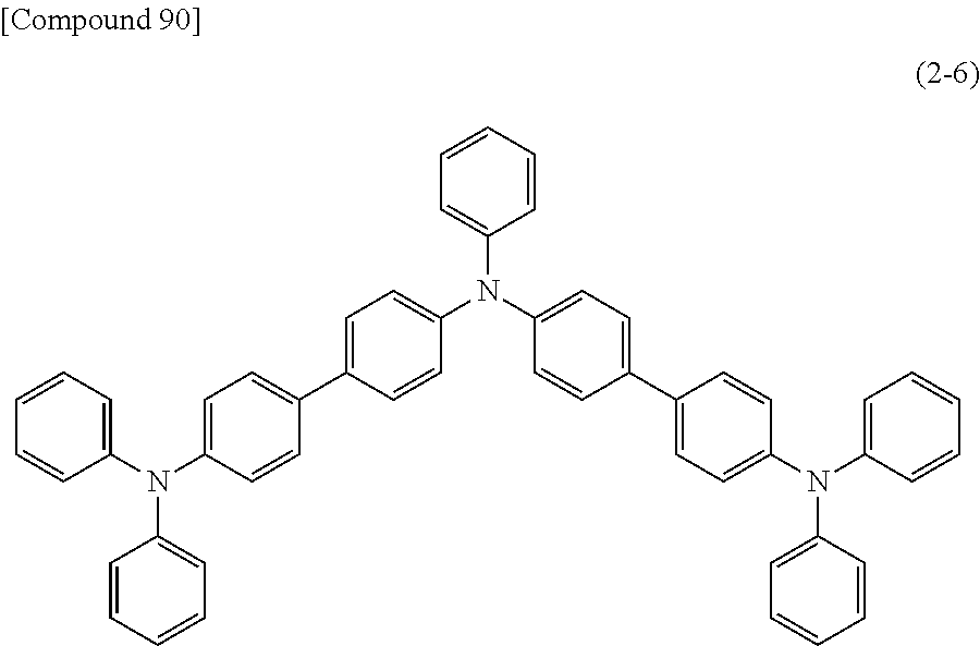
C1=CC=C(N(C2=CC=C(C3=CC=C(N(C4=CC=C(C5=CC=C(N(C6=CC=CC=C6)C6=CC=CC=C6)C=C5)C=C4)C4=CC=CC=C4)C=C3)C=C2)C2=CC=CC=C2)C=C1
